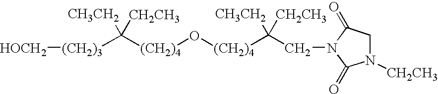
[(CH2)4](C([CH3CH2])([CH2CH3])[(CH2)3][HOCH2])O[(CH2)4]C([CH3CH2])([CH2CH3])CN1C(=O)CN([CH2CH3])C1=O
